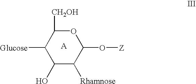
C1([Glucose])C(O)C([Rhamnose])C(O[Z])OC1[CH2OH]
